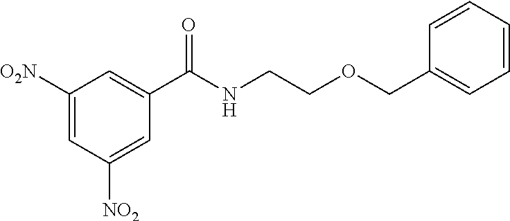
C1([O2N])=CC([NO2])=CC(C(NCCOCC2=CC=CC=C2)=O)=C1
